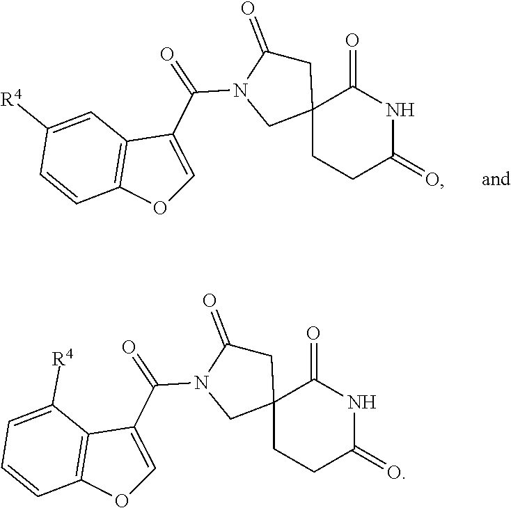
C1C(=O)N(C(=O)C2=COC3=C2C=C([R4])C=C3)CC12CCC(=O)NC2=O.C1C(=O)N(C(=O)C2=COC3=C2C([R4])=CC=C3)CC12CCC(=O)NC2=O
